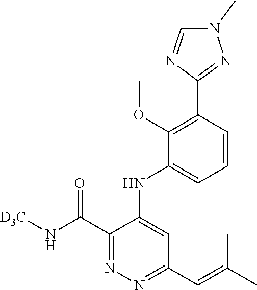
C1(C(N[D3C])=O)=NN=C(C=C(C)C)C=C1NC1=CC=CC(C2=NN(C)C=N2)=C1OC
